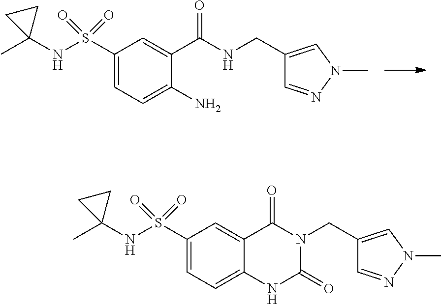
C1(S(NC2(C)CC2)(=O)=O)=CC=C(N)C(C(NCC2=CN(C)N=C2)=O)=C1.C1(S(NC2(C)CC2)(=O)=O)=CC=C2C(=C1)C(=O)N(CC1=CN(C)N=C1)C(=O)N2
